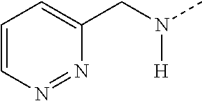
C1=CN=NC(CN([H])C)=C1
